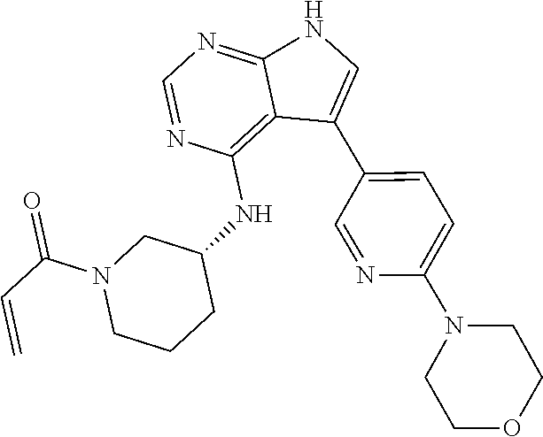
C1(NC2=C3C(=NC=N2)NC=C3C2=CC=C(N3CCOCC3)N=C2)CCCN(C(C=C)=O)C1
